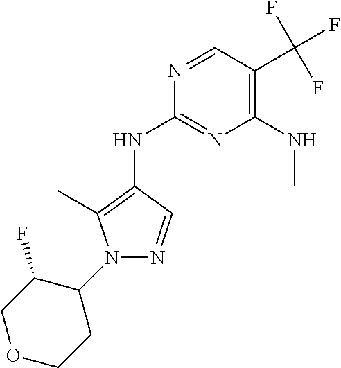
C1(NC2=C(C)N(C3C(F)COCC3)N=C2)=NC(NC)=C(C(F)(F)F)C=N1
